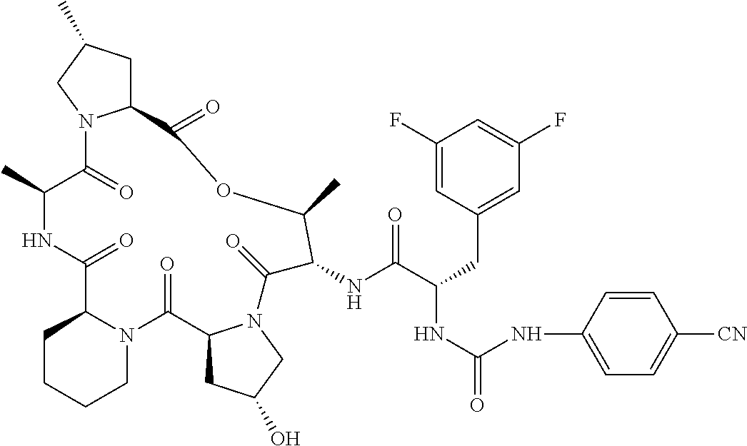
C1CCCN2C1C(=O)NC(C)C(=O)N1C(CC(C)C1)C(=O)OC(C)C(NC(C(CC1=CC(F)=CC(F)=C1)NC(=O)NC1=CC=C([CN])C=C1)=O)C(=O)N1C(C2=O)CC(O)C1
